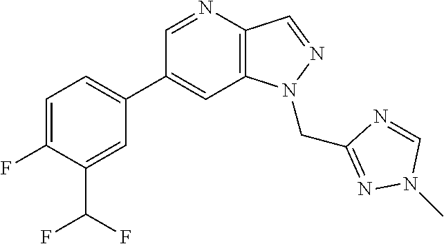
C1(C2=CC=C(F)C(C(F)F)=C2)=CC2=C(C=NN2CC2=NN(C)C=N2)N=C1
